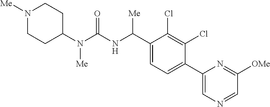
C1(N(C(NC(C2=CC=C(C3=CN=CC([OMe])=N3)C(Cl)=C2Cl)[Me])=O)[Me])CCN([Me])CC1
